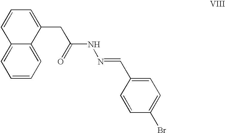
C12=CC=CC=C1C(CC(=O)NN=CC1=CC=C(Br)C=C1)=CC=C2
